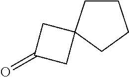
C1C(=O)CC12CCCC2
